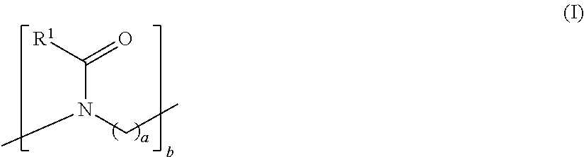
C(N(CC)C)([R1])=O
